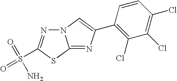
N12N=C(S(=O)(=O)N)SC1=NC(C1=C(Cl)C(Cl)=C(Cl)C=C1)=C2
